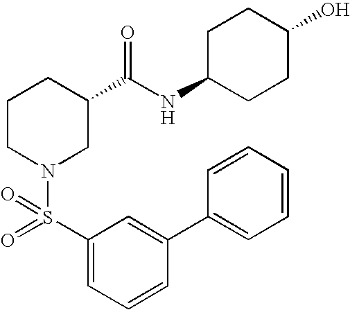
C1(C2=CC=CC=C2)=CC(S(=O)(N2CC(C(NC3CCC(O)CC3)=O)CCC2)=O)=CC=C1
